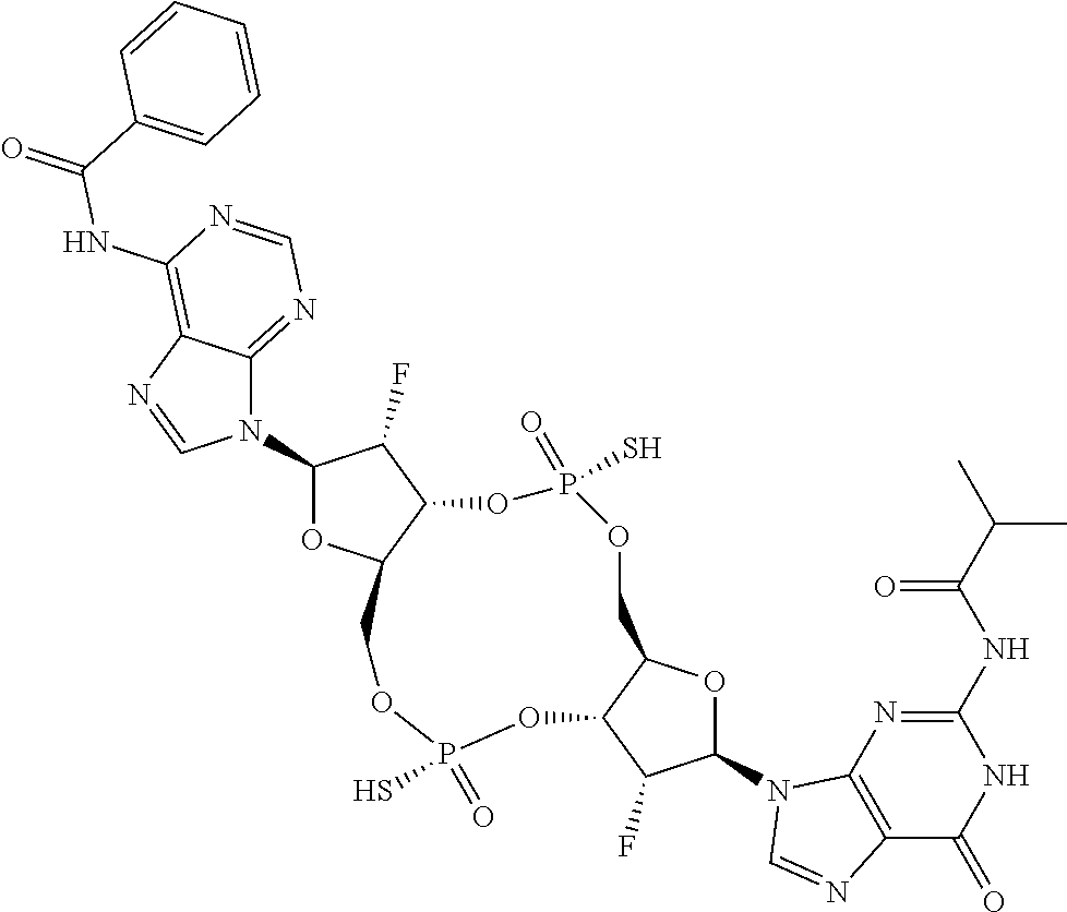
N1(C2OC3C(C2F)OP(=O)(S)OCC2C(OP(=O)(S)OC3)C(F)C(N3C4=C(C(=O)NC(NC(=O)C(C)C)=N4)N=C3)O2)C2=NC=NC(NC(C3=CC=CC=C3)=O)=C2N=C1
